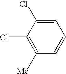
C1=CC=C(Cl)C(Cl)=C1[Me]
